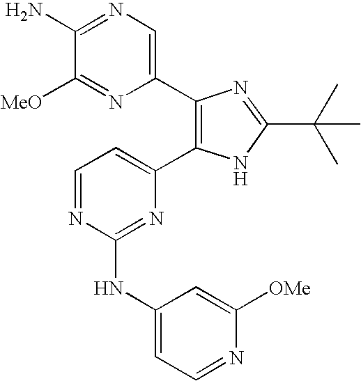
C1(N)=NC=C(C2=C(C3=CC=NC(NC4=CC=NC([OMe])=C4)=N3)NC(C(C)(C)C)=N2)N=C1[MeO]
